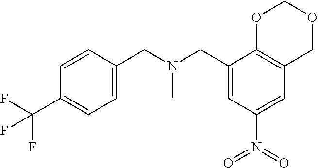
C1(CN(CC2=CC=C(C(F)(F)F)C=C2)C)=CC(N(=O)=O)=CC2=C1OCOC2
